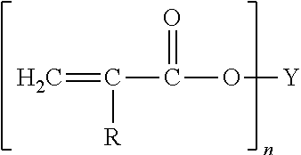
C=C([R])C(=O)O[Y]
